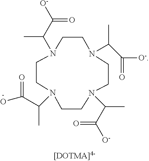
C1CN(C(C(=O)[O-])C)CCN(C(C(O)=O)C)CCN(C(C)C(=O)[O-])CCN1C(C([O-])=O)C
